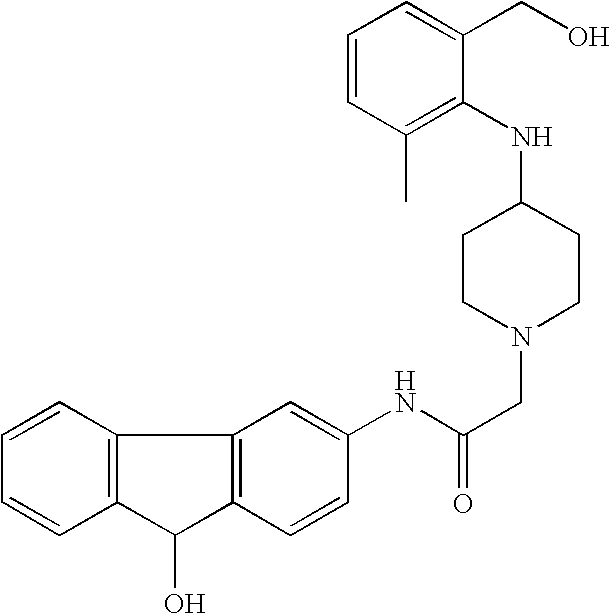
C1=CC2=C(C=C1)C(O)C1=C2C=C(NC(CN2CCC(NC3=C(C)C=CC=C3CO)CC2)=O)C=C1
